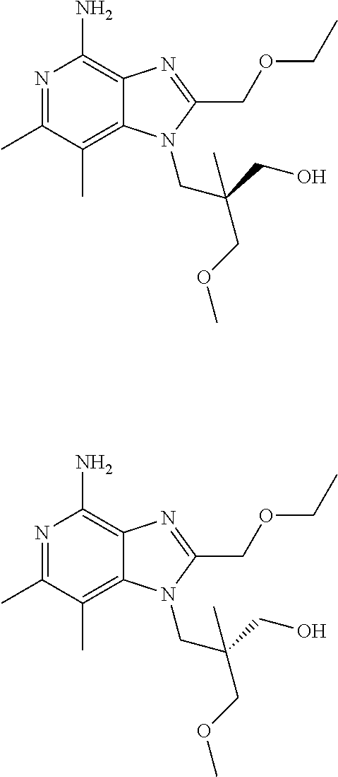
C1(C)=NC(N)=C2C(=C1C)N(CC(COC)(CO)C)C(COCC)=N2.C1(C)=NC(N)=C2C(=C1C)N(CC(COC)(CO)C)C(COCC)=N2
